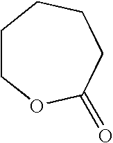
C1COC(=O)CCC1
